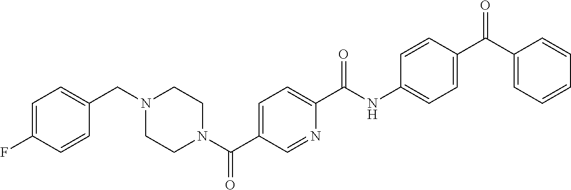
C1=C(F)C=CC(CN2CCN(C(C3=CC=C(C(NC4=CC=C(C(C5=CC=CC=C5)=O)C=C4)=O)N=C3)=O)CC2)=C1
